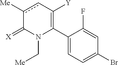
C1(C2=C([Y])cc([Me])C(=[X])N2C[Me])=CC=C(Br)C=C1F
